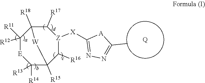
C1([R12])([R11])[E]C([R14])([R13])C2([R15])C([R16])[Z]([X]C3=NN=C(C)[A]3)C([R17])C1([R18])[W]2.[Q]
